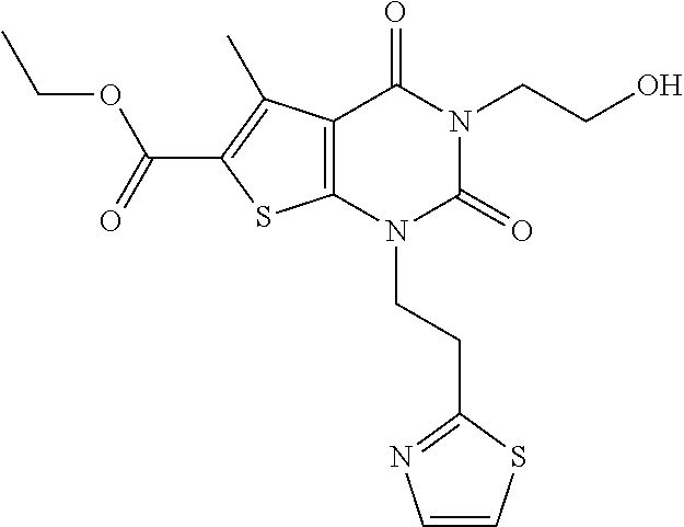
C12=C(N(CCC3=NC=CS3)C(=O)N(CCO)C1=O)SC(C(=O)OCC)=C2C
